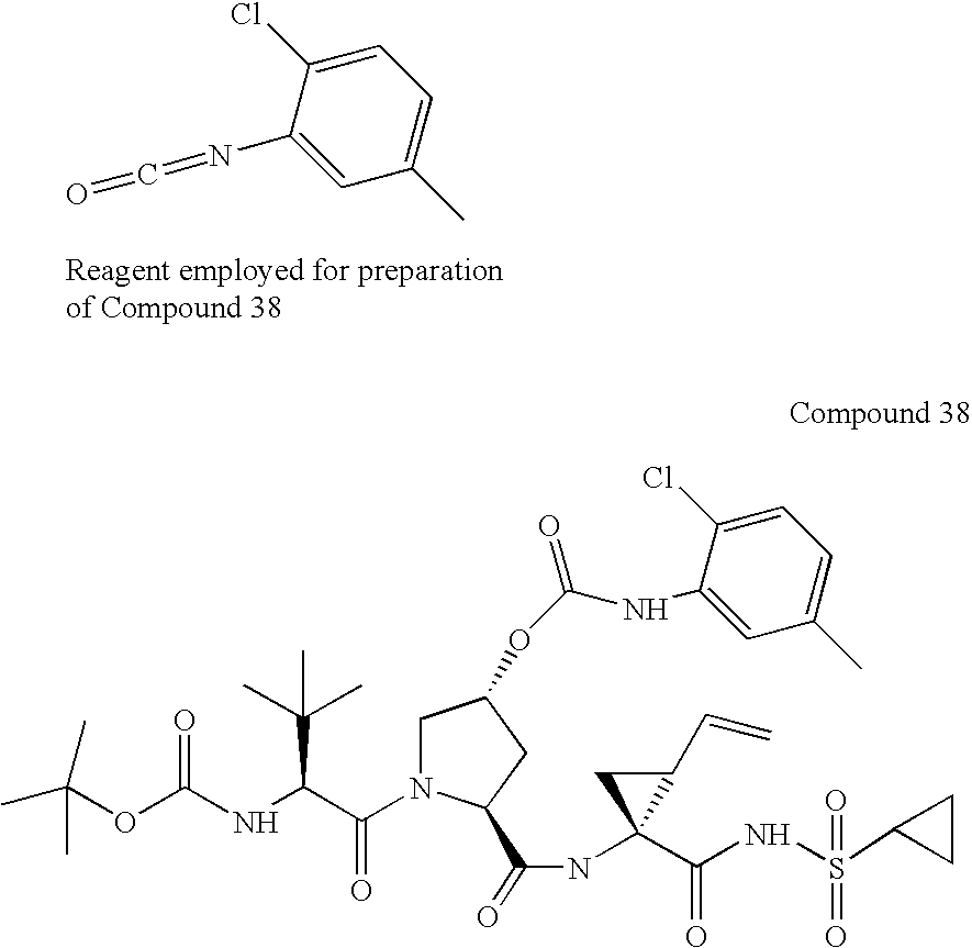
C1(C)=CC=C(Cl)C(N=C=O)=C1.CC(OC(NC(C(N1CC(OC(=O)NC2=CC(C)=CC=C2Cl)CC1C(=O)NC1(C(=O)NS(=O)(C2CC2)=O)C(C=C)C1)=O)C(C)(C)C)=O)(C)C
